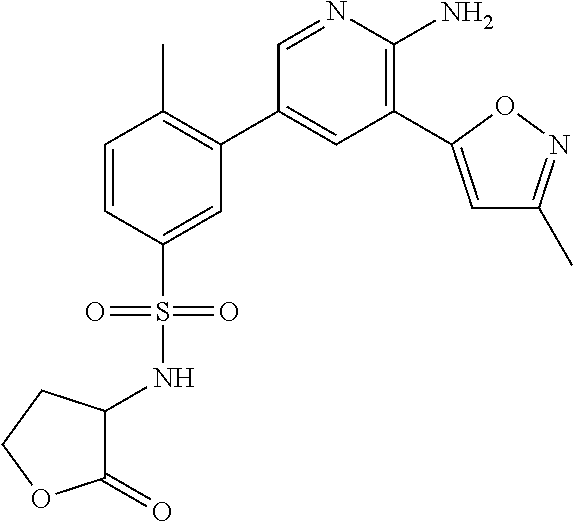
C1=CC(S(=O)(NC2C(=O)OCC2)=O)=CC(C2=CC(C3=CC(C)=NO3)=C(N)N=C2)=C1C
